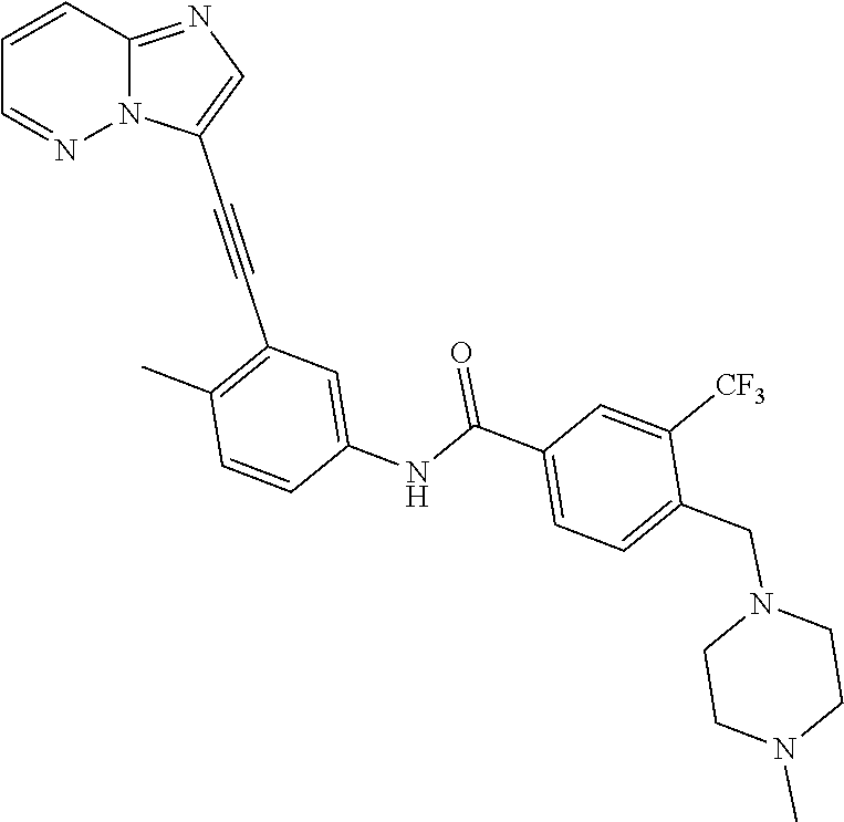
C1=CC=NN2C1=NC=C2C#CC1=C(C)C=CC(NC(C2=CC=C(CN3CCN(C)CC3)C([CF3])=C2)=O)=C1
